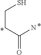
C(CC(N)=O)S
